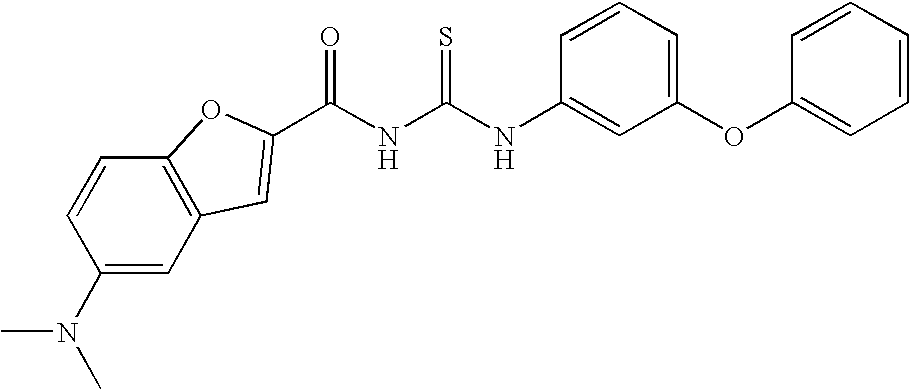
C12=C(C=C(N(C)C)C=C1)C=C(C(NC(NC1=CC(OC3=CC=CC=C3)=CC=C1)=S)=O)O2
